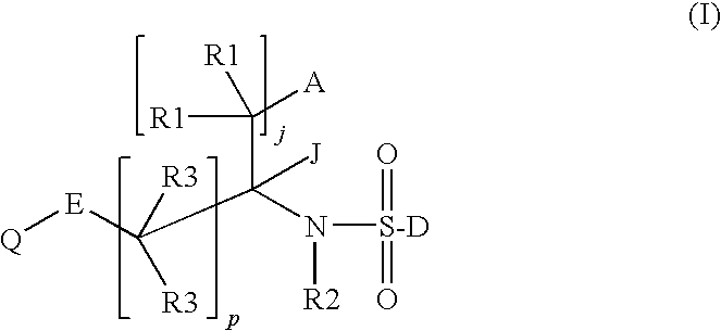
[Q][E]C(C(N([S-D](=O)=O)[R2])(C([R1])([A])[R1])[J])([R3])[R3]
